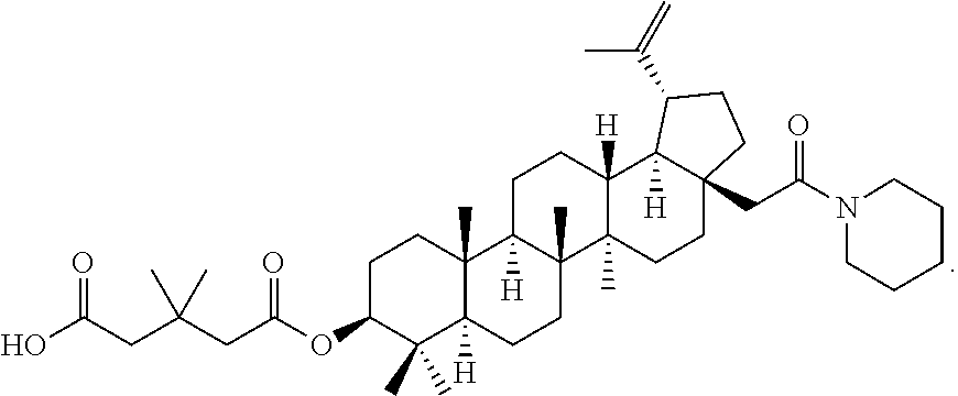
OC(CC(CC(OC1C(C)(C)C2([H])C(C)(CC1)C1([H])C(C)(CC2)C2(C)C([H])(CC1)C1([H])C(CC(N3CCCCC3)=O)(CC2)CCC1C(=C)C)=O)(C)C)=O
